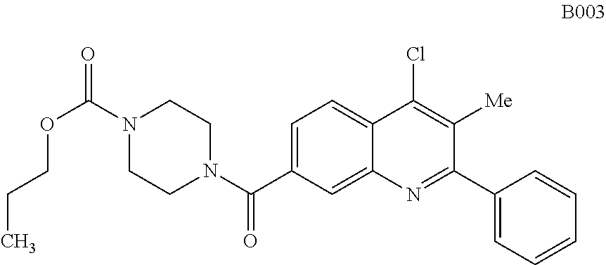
C1=C(C(N2CCN(C(=O)OCCC)CC2)=O)C=C2C(=C1)C(Cl)=C([Me])C(C1=CC=CC=C1)=N2
